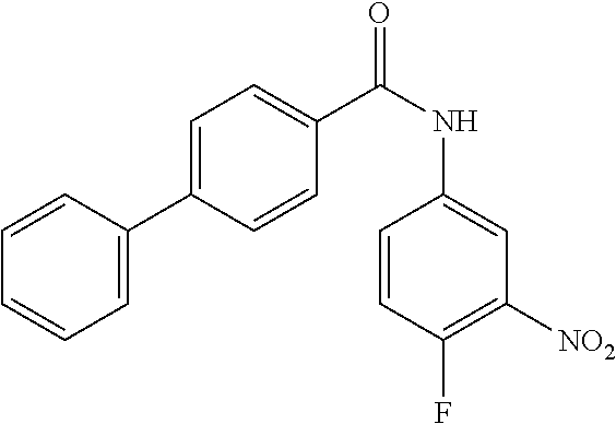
C1(C2=CC=CC=C2)=CC=C(C(NC2=CC([NO2])=C(F)C=C2)=O)C=C1
